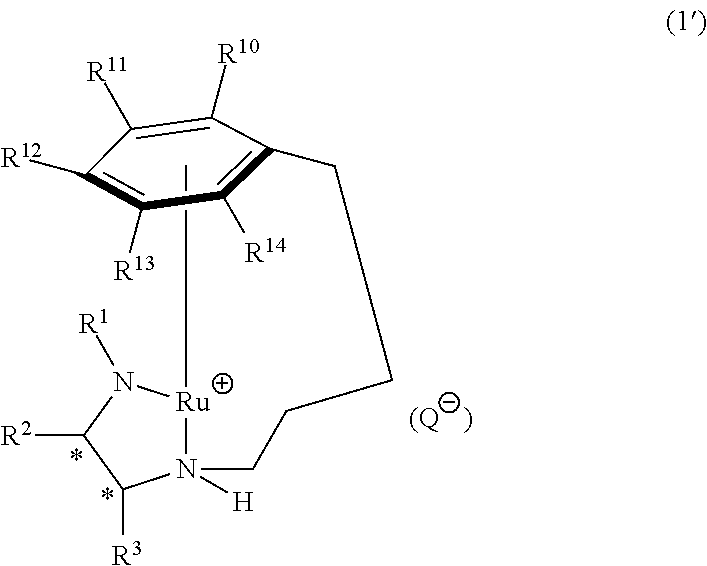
C[Ru]1N([H])(CCCCC2=C([R14])C([R13])=C([R12])C([R11])=C2[R10])C([R3])C([R2])N1[R1]
